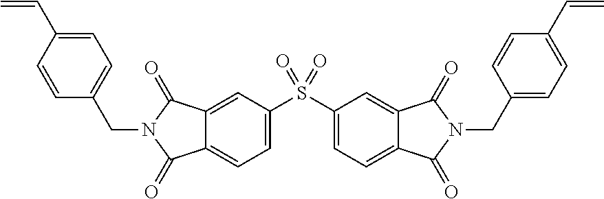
C1=C2C(=CC(S(C3=CC=C4C(=C3)C(=O)N(CC3=CC=C(C=C)C=C3)C4=O)(=O)=O)=C1)C(=O)N(CC1=CC=C(C=C)C=C1)C2=O
